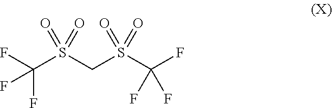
C(S(CS(C(F)(F)F)(=O)=O)(=O)=O)(F)(F)F
